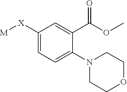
C1=C([X][M])C=C(C(OC)=O)C(N2CCOCC2)=C1
